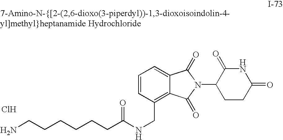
C(NCC1=C2C(=CC=C1)C(=O)N(C1CCC(=O)NC1=O)C2=O)(=O)CCCCCCN.Cl
